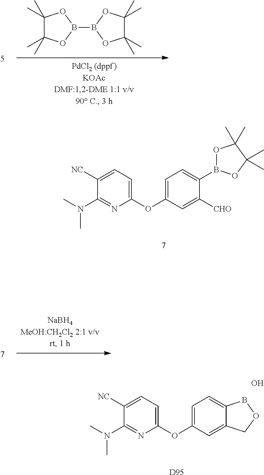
B1(B2OC(C)(C)C(C)(C)O2)OC(C)(C)C(C)(C)O1.C1(OC2=CC=C(B3OC(C)(C)C(C)(C)O3)C([CHO])=C2)=CC=C([NC])C(N(C)C)=N1.C1(OC2=CC=C3C(=C2)COB3)=CC=C([NC])C(N(C)C)=N1.O.[D95]
